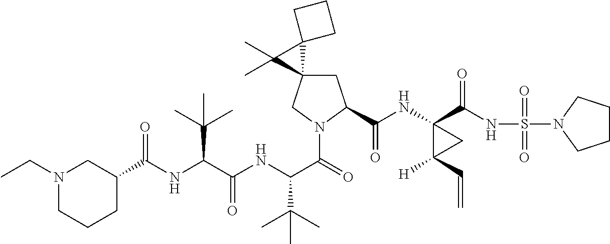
C1C2(CN(C(=O)C(NC(C(NC(C3CN(CC)CCC3)=O)C(C)(C)C)=O)C(C)(C)C)C1C(NC1(C(NS(N3CCCC3)(=O)=O)=O)C([H])(C=C)C1)=O)C1(C2(C)C)CCC1
